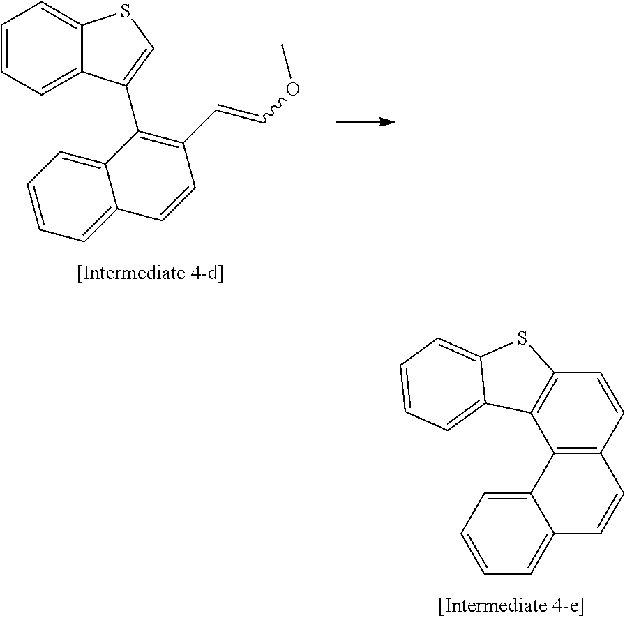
C12=CC=CC=C1C=CC1=C2C2=C(C=C1)SC1=CC=CC=C21.C1=CC=C2C(=C1)SC=C2C1=C(C=COC)C=CC2=CC=CC=C12
